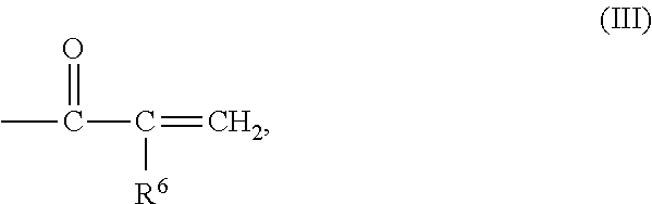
CC(C(=C)[R6])=O
